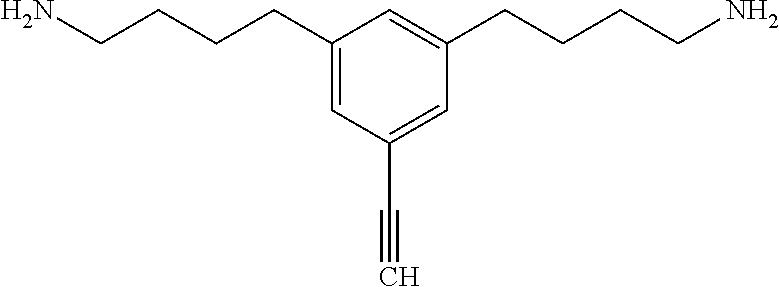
C1(CCCCN)=CC(C#C)=CC(CCCCN)=C1
